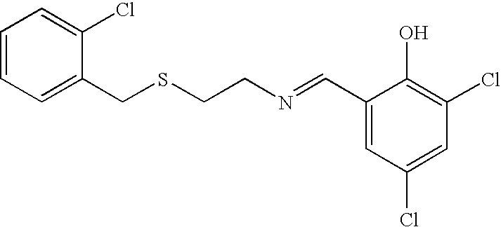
C1=CC=C(CSCCN=CC2=CC(Cl)=CC(Cl)=C2O)C(Cl)=C1
